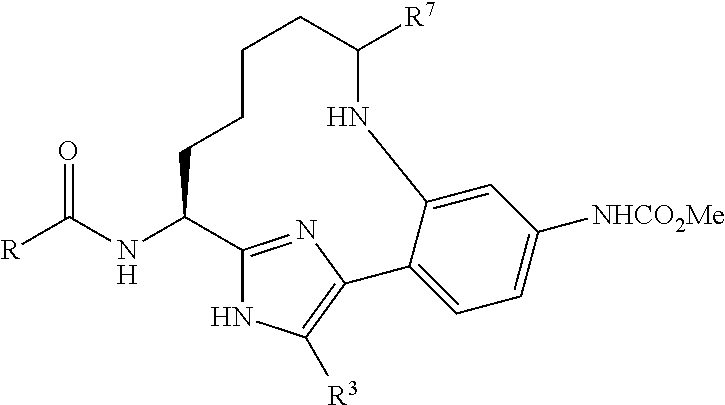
[R]C(NC1C2=NC(=C([R3])N2)C2=CC=C([NHCO2Me])C=C2NC([R7])CCCC1)=O
